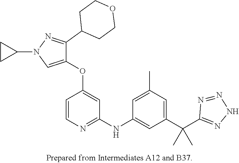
C1(OC2=CC(NC3=CC(C(C4=NNN=N4)(C)C)=CC(C)=C3)=NC=C2)=CN(C2CC2)N=C1C1CCOCC1
